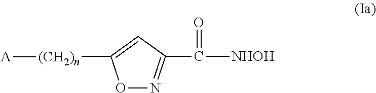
O1N=C(C(=O)[NHOH])C=C1[(CH2)n][A]
